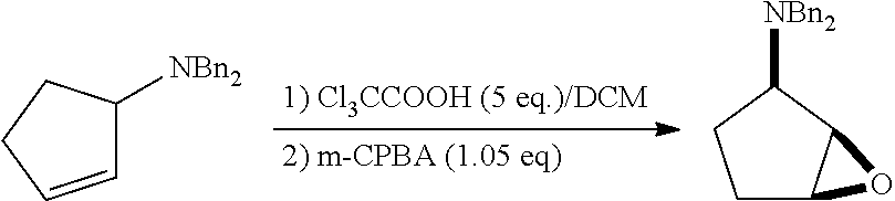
C1=CCCC1[NBn2].C1C2C(C([NBn2])C1)O2
